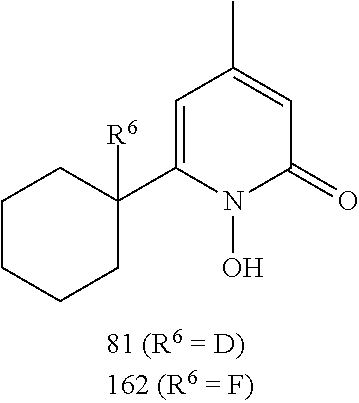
C1=C(C2([R6])CCCCC2)N(O)C(=O)C=C1C
